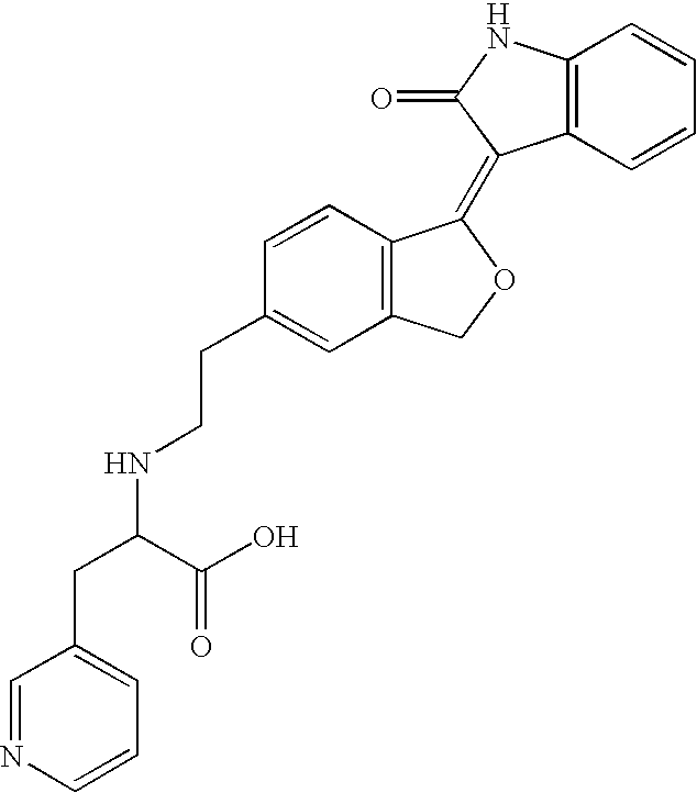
C12=C(C=CC=C1)C(=C1C3=C(CO1)C=C(CCNC(C(O)=O)CC1=CC=CN=C1)C=C3)C(=O)N2
